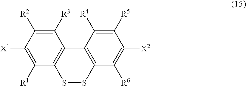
C1([R3])=C([R2])C([X1])=C([R1])C2=C1C1=C(SS2)C([R6])=C([X2])C([R5])=C1[R4]
